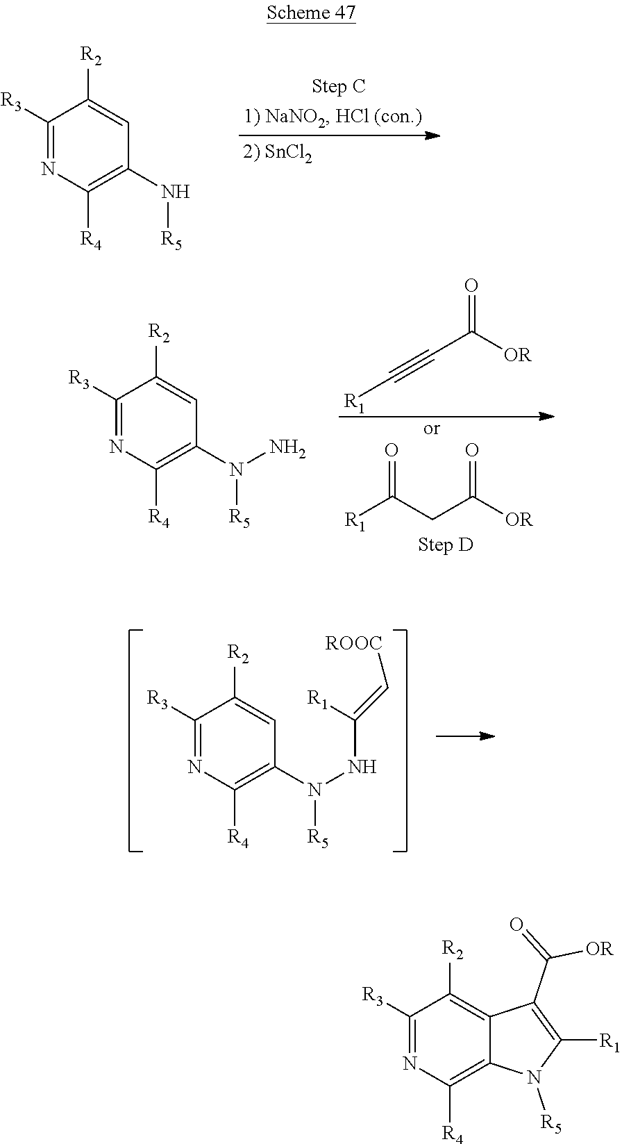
C1([R3])=NC([R4])=C(N[R5])C=C1[R2].C1([R3])=NC([R4])=C(N([R5])NC(=C[ROOC])[R1])C=C1[R2].O=C([OR])C#C[R1].O=C(CC([OR])=O)[R1].C1([R3])=NC([R4])=C(N([R5])N)C=C1[R2].C1([R3])=NC([R4])=C2C(=C1[R2])C(C(=O)[OR])=C([R1])N2[R5]
